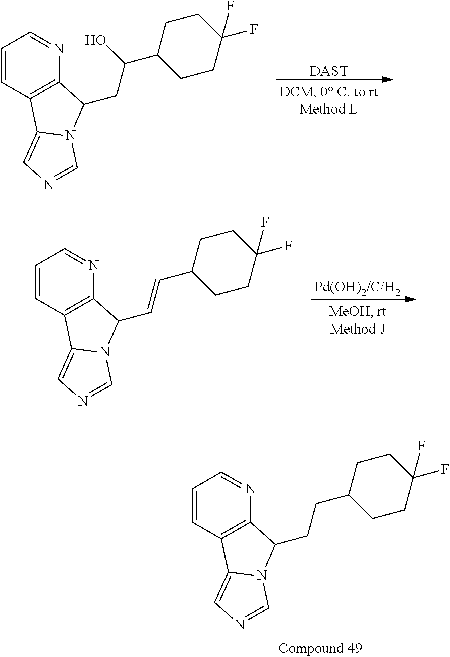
C1=CC2=C(N=C1)C(CCC1CCC(F)(F)CC1)N1C2=CN=C1.[DAST].C1=CC2=C(N=C1)C(CC(O)C1CCC(F)(F)CC1)N1C2=CN=C1.[Pd(OH)2/C/H2].C1=CC2=C(N=C1)C(C=CC1CCC(F)(F)CC1)N1C2=CN=C1
